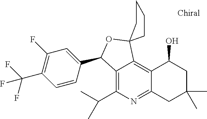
C12=C(C(C)C)N=C3C(=C1C1(OC2C2=CC(F)=C(C(F)(F)F)C=C2)CCCC1)C(O)CC(C)(C)C3
